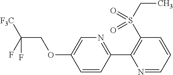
C1(C2=C(S(CC)(=O)=O)C=CC=N2)=NC=C(OCC(F)(F)[F3C])C=C1
